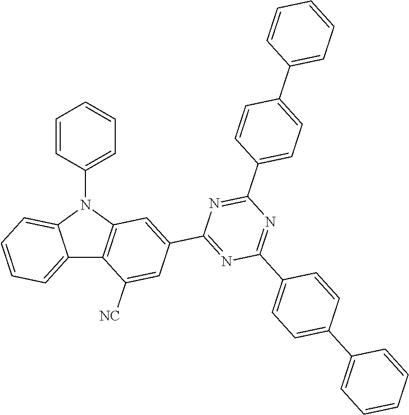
C12=CC=CC=C1N(C1=CC=CC=C1)C1=C2C([NC])=CC(C2=NC(C3=CC=C(C4=CC=CC=C4)C=C3)=NC(C3=CC=C(C4=CC=CC=C4)C=C3)=N2)=C1
